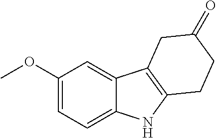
C1(OC)=CC=C2C(=C1)C1=C(N2)CCC(=O)C1
